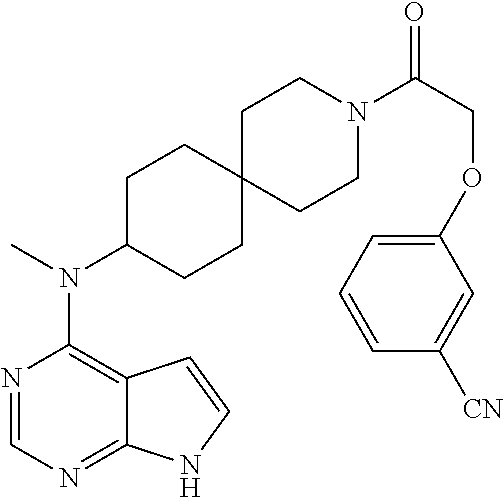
N1=CN=C2C(=C1N(C)C1CCC3(CC1)CCN(C(COC1=CC=CC([CN])=C1)=O)CC3)C=CN2
